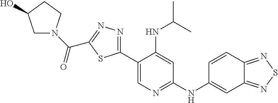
C1(C2=NN=C(C(=O)N3CC(O)CC3)S2)=CN=C(NC2=CC3=NSN=C3C=C2)C=C1NC(C)C
